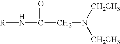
[R]NC(=O)CN([CH2CH3])[CH2CH3]
